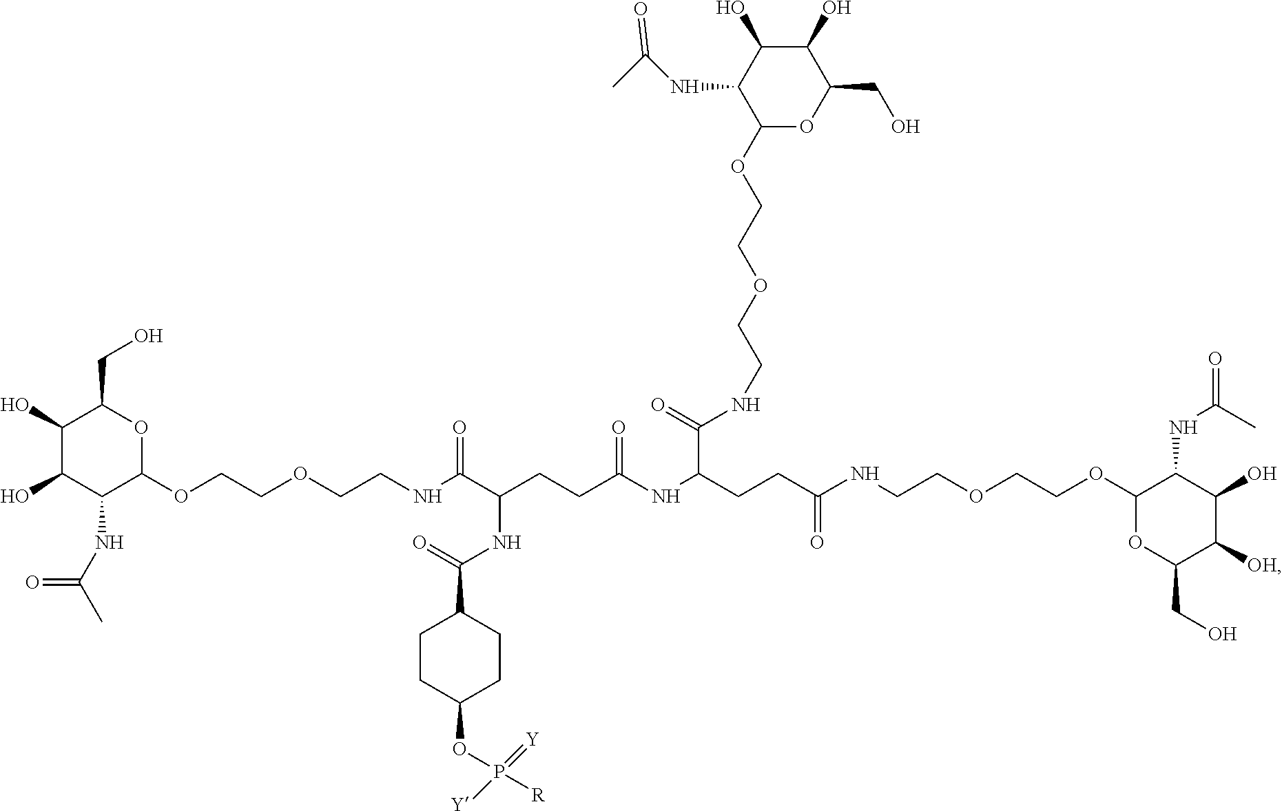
C1(OCCOCCNC(C(CCC(NC(CCC(NCCOCCOC2OC(CO)C([OH])C(O)C2NC(C)=O)=O)C(=O)NCCOCCOC2OC(CO)C(O)C(O)C2NC(C)=O)=O)NC(C2CCC(OP(=[Y])([Y])[R])CC2)=O)=O)OC(CO)C(O)C(O)C1NC(C)=O
